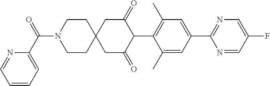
C1(C)=CC(C2=NC=C(F)C=N2)=CC(C)=C1C1C(=O)CC2(CC1=O)CCN(C(C1=CC=CC=N1)=O)CC2
